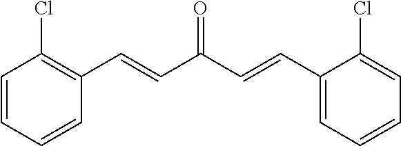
C1=C(Cl)C(C=CC(=O)C=CC2=C(Cl)C=CC=C2)=CC=C1
